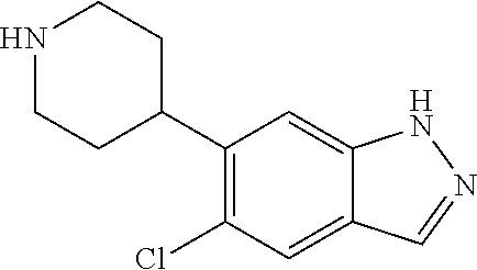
C1(C2CCNCC2)=C(Cl)C=C2C(=C1)NN=C2
